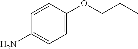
C1(N)=CC=C(OCCC)C=C1
